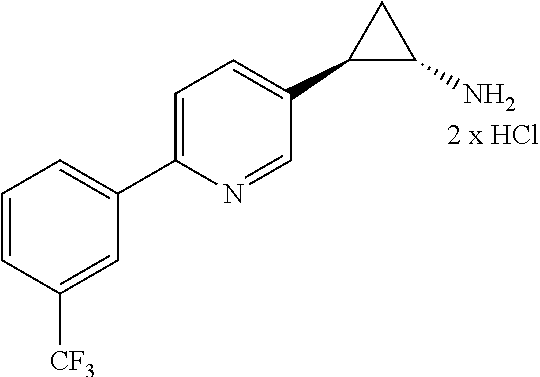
C1=CC([CF3])=CC(C2=CC=C(C3C(N)C3)C=N2)=C1
